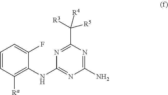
C1(NC2=NC(N)=NC(C([R4])([R5])[R3])=N2)=C([Ra])C=CC=C1F
